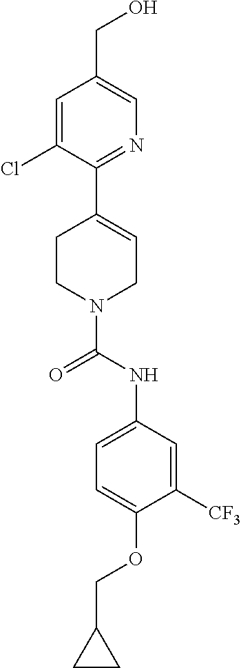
C1=C(Cl)C(C2=CCN(C(NC3=CC=C(OCC4CC4)C([CF3])=C3)=O)CC2)=NC=C1CO
